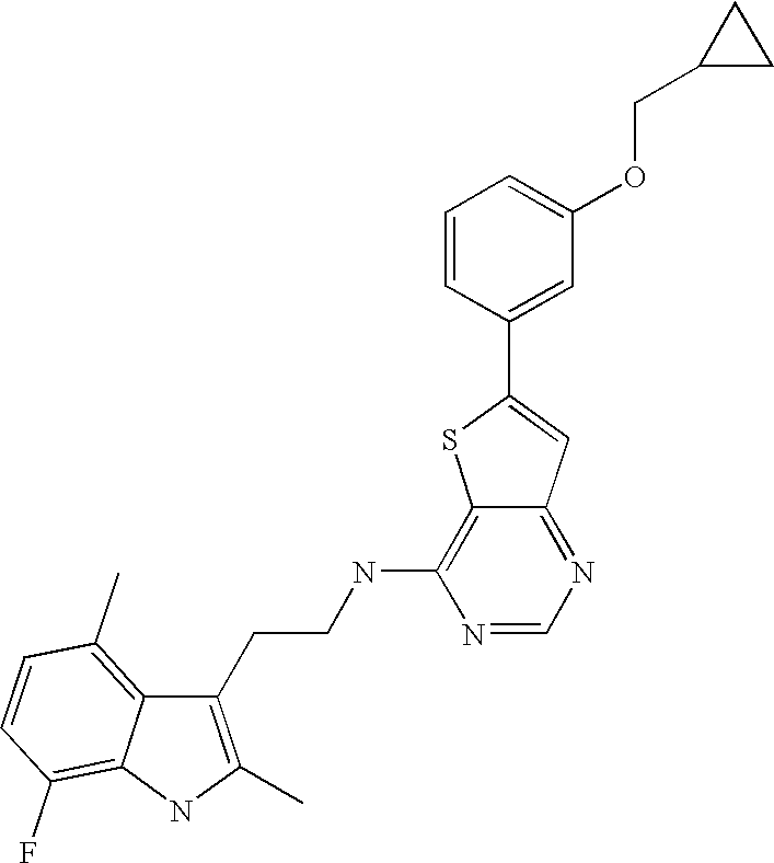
C1(CCNC2=C3C(=NC=N2)C=C(C2=CC(OCC4CC4)=CC=C2)S3)=C(C)NC2=C(F)C=CC(C)=C12
